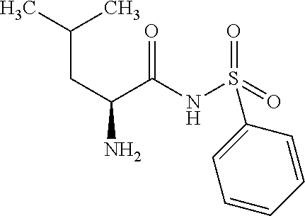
CC(C)CC(N)C(NS(=O)(=O)C1=CC=CC=C1)=O
